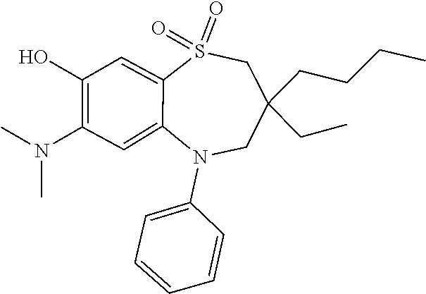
N(C)(C)C1=C(O)C=C2S(=O)(=O)CC(CCCC)(CC)CN(C3=CC=CC=C3)C2=C1
